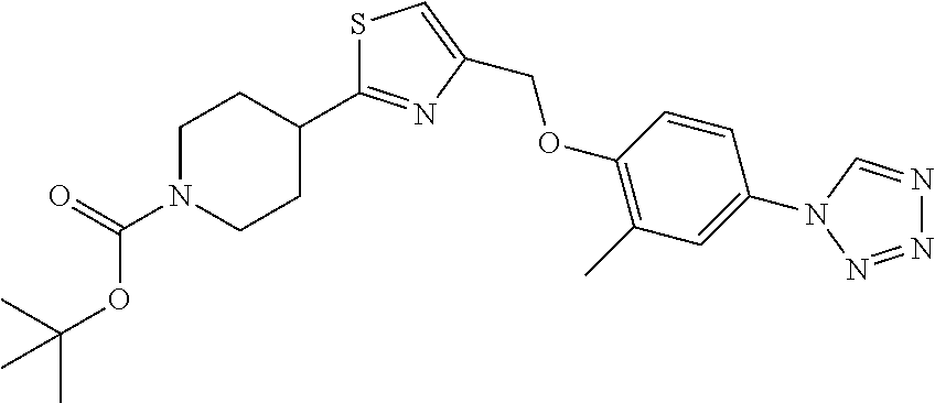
C1N(C(OC(C)(C)C)=O)CCC(C2=NC(COC3=C(C)C=C(N4N=NN=C4)C=C3)=CS2)C1
